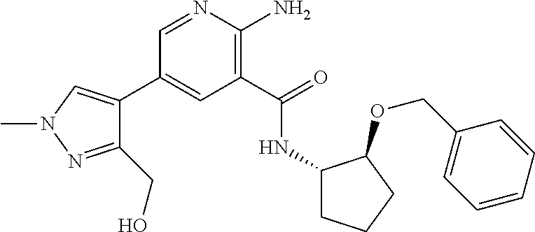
C1(C2=CN(C)N=C2CO)=CC(C(=O)NC2CCCC2OCC2=CC=CC=C2)=C(N)N=C1
